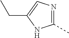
C1(C)=NC=C(CC)N1
